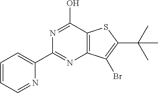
C1(C2=NC3=C(C(O)=N2)SC(C(C)(C)C)=C3Br)=CC=CC=N1
